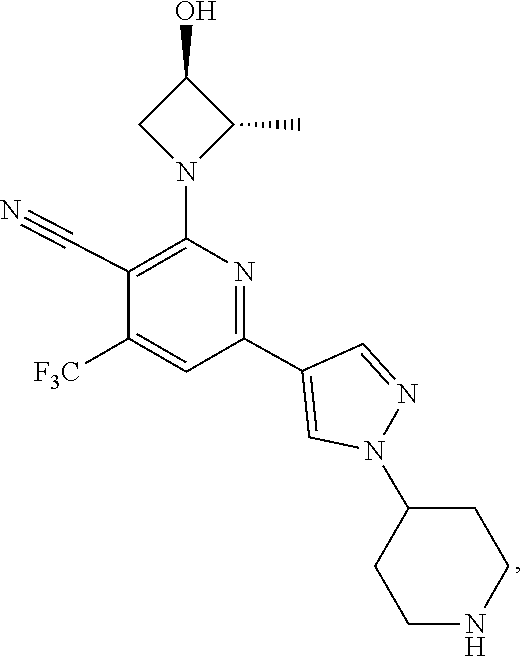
C1(C2=NC(N3C(C)C(O)C3)=C(C#N)C([F3C])=C2)=CN(C2CCNCC2)N=C1
